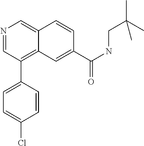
N1=CC(C2=CC=C(Cl)C=C2)=C2C(=C1)C=CC(C(NCC(C)(C)C)=O)=C2
